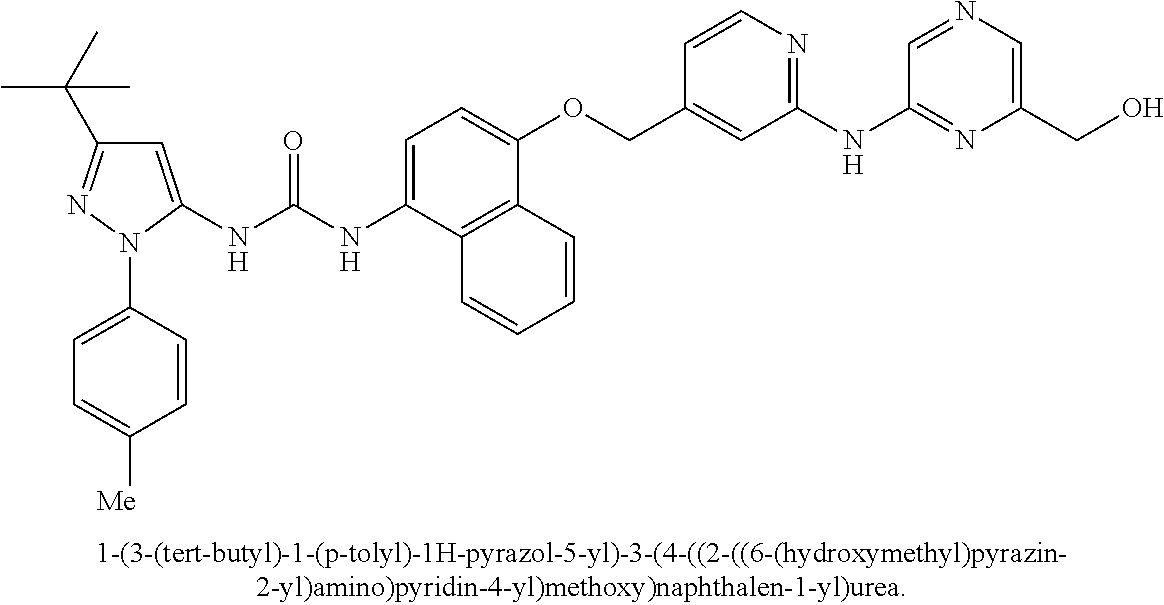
N(C(NC1=CC=C(OCC2=CC(NC3=NC(CO)=CN=C3)=NC=C2)C2=C1C=CC=C2)=O)C1=CC(C(C)(C)C)=NN1C1=CC=C([Me])C=C1
